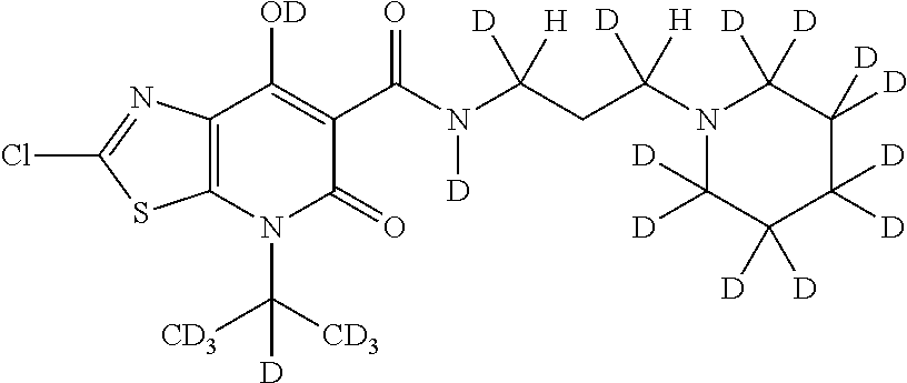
C12=C(N(C([CD3])([CD3])[D])C(=O)C(C(N(C(CC(N3C([D])([D])C([D])([D])C([D])([D])C([D])([D])C3([D])[D])([H])[D])([H])[D])[D])=O)=C1[OD])SC(Cl)=N2
